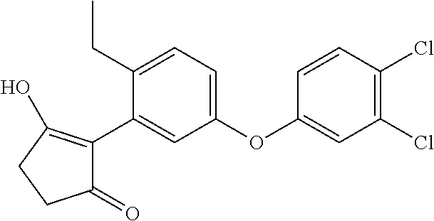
C1(=O)C(C2=CC(OC3=CC(Cl)=C(Cl)C=C3)=CC=C2CC)=C(O)CC1
